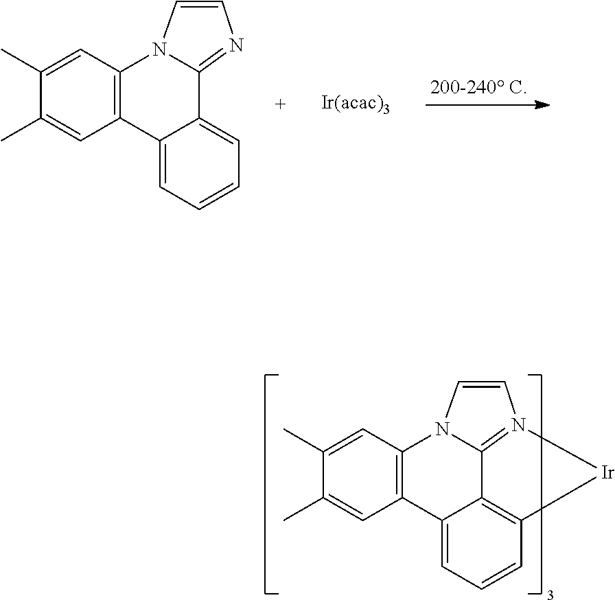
C12=C(C=C(C)C(C)=C1)N1C=CN=C1C1=CC=CC=C21.C12=C(C=C(C)C(C)=C1)N1C=CN3=C1C1=C(C=CC=C21)[Ir]3
